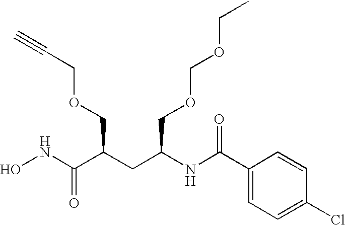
N(C(C(CC(NC(C1=CC=C(Cl)C=C1)=O)COCOCC)COCC#C)=O)O
